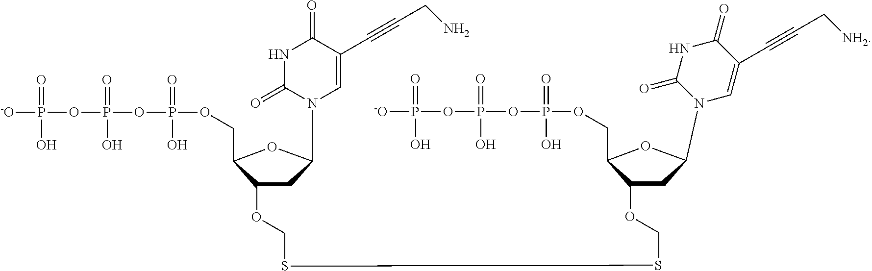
[-O]P(OP(OP(OCC1C(OCSSCOC2C(COP(OP(OP([-O])(=O)O)(=O)O)(=O)O)OC(N3C=C(C#CC[NH2])C(=O)NC3=O)C2)CC(N2C=C(C#CCN)C(=O)NC2=O)O1)(=O)O)(=O)O)(=O)O
